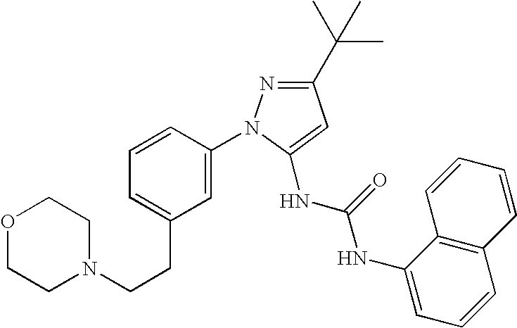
O1CCN(CCC2=CC=CC(N3N=C(C(C)(C)C)C=C3NC(NC3=CC=CC4=C3C=CC=C4)=O)=C2)CC1
